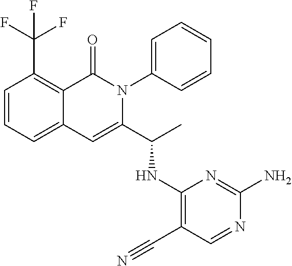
C12=CC=CC(C(F)(F)F)=C1C(=O)N(C1=CC=CC=C1)C(C(NC1=C(C#N)C=NC(N)=N1)C)=C2
